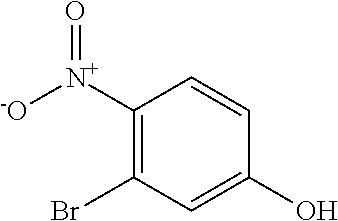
C1([N+](=O)[-O])=C(Br)C=C(O)C=C1
